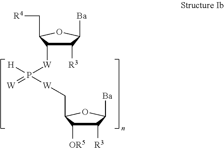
C1([R3])C([W]P(=[W])([H])[W]CC2C([OR5])C([R3])C([Ba])O2)C(C[R4])OC1[Ba]
